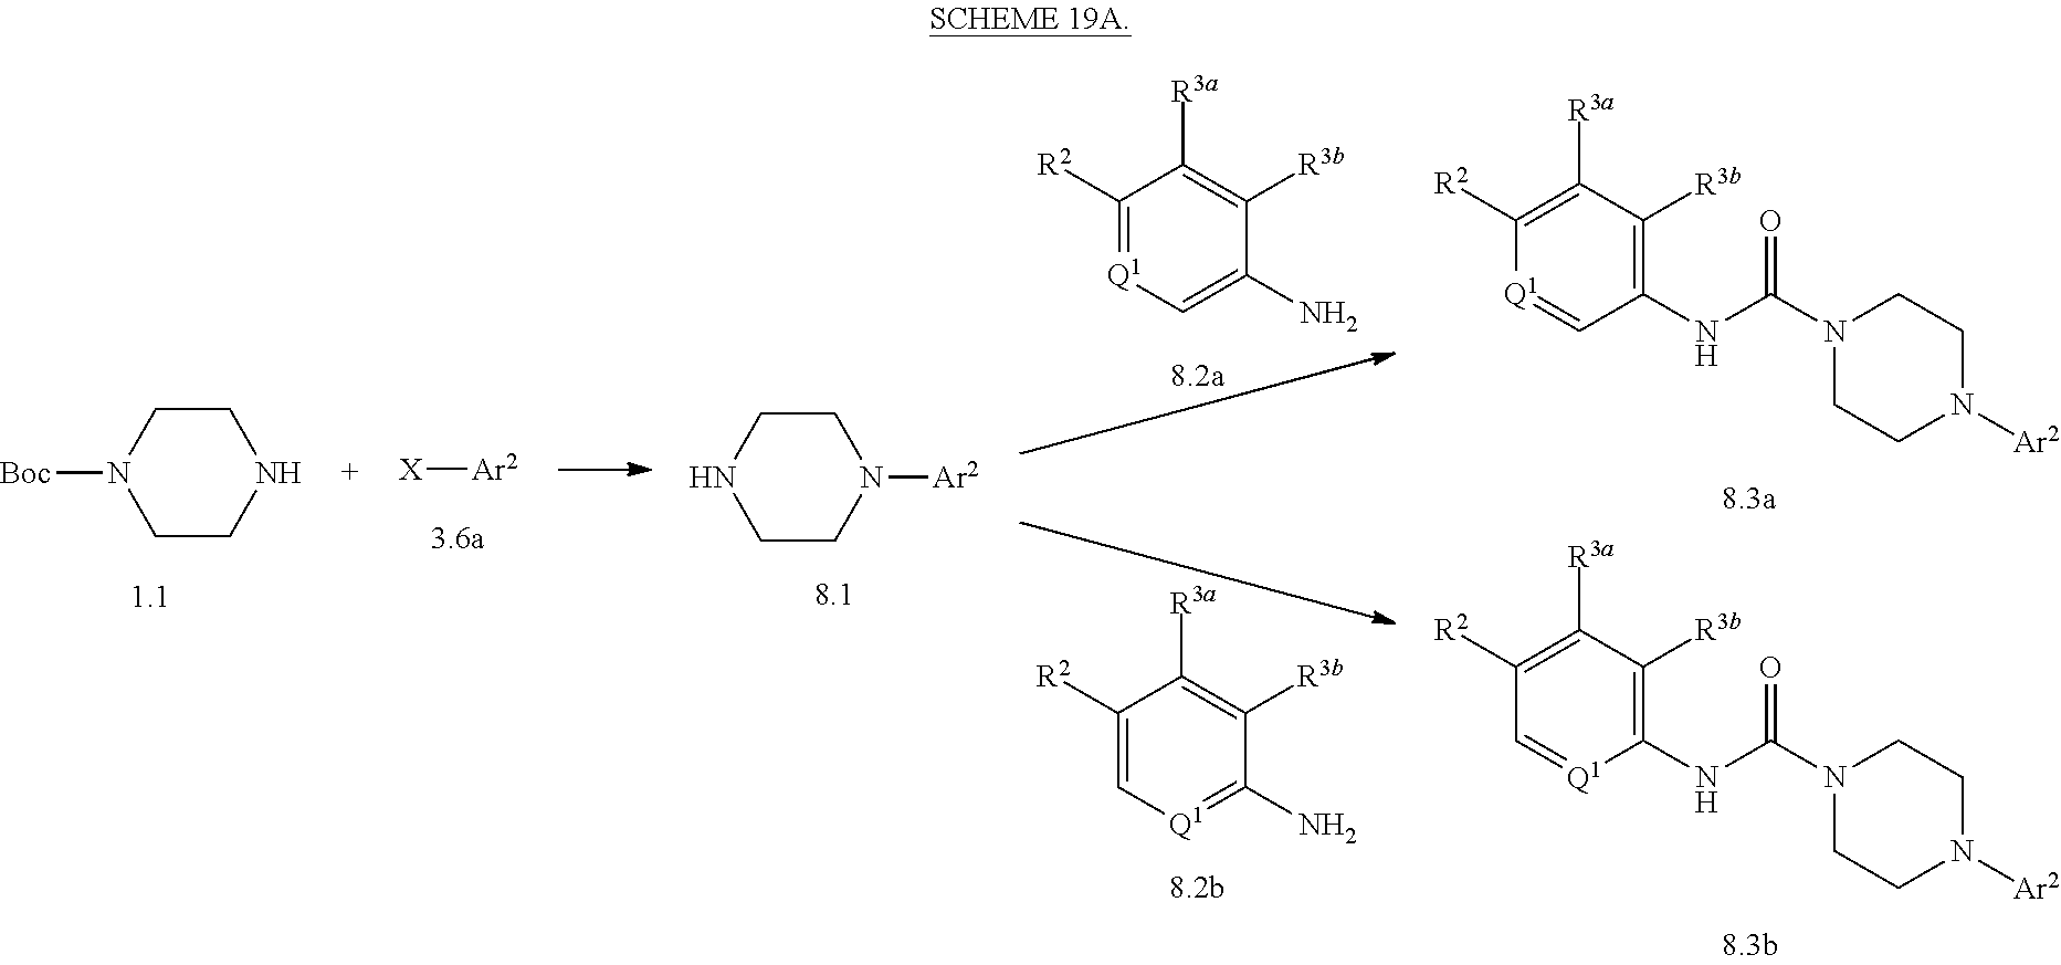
C1([R2])=C([R3a])C([R3b])=C(NC(N2CCN([Ar2])CC2)=O)C=[Q1]1.C1([R2])=C([R3a])C([R3b])=C(NC(N2CCN([Ar2])CC2)=O)[Q1]=C1.C1CN([Boc])CCN1.[X][Ar2].C1CNCCN1[Ar2].C1([R2])=[Q1]C=C(N)C([R3b])=C1[R3a].C1([R2])=C[Q1]=C(N)C([R3b])=C1[R3a]
